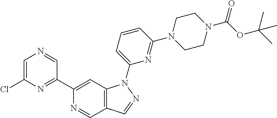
N1=CC2=C(C=C1C1=NC(Cl)=CN=C1)N(C1=CC=CC(N3CCN(C(OC(C)(C)C)=O)CC3)=N1)N=C2
